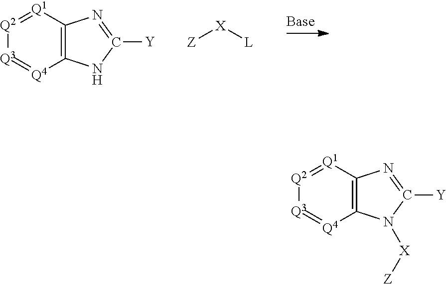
[Q2]1=[Q1]C2=C([Q4]=[Q3]1)NC([Y])=N2.[Z][X][L].[Q2]1=[Q1]C2=C([Q4]=[Q3]1)N([X][Z])C([Y])=N2
